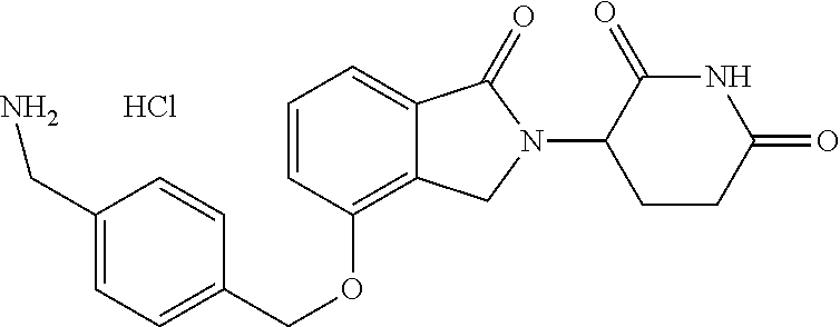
C(C1=CC=C(COC2=C3C(=CC=C2)C(=O)N(C2CCC(=O)NC2=O)C3)C=C1)N.Cl
